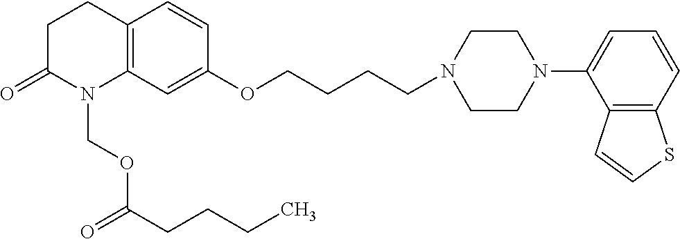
C12=C(C=C(OCCCCN3CCN(C4=CC=CC5=C4C=CS5)CC3)C=C1)N(COC(=O)CCCC)C(=O)CC2
